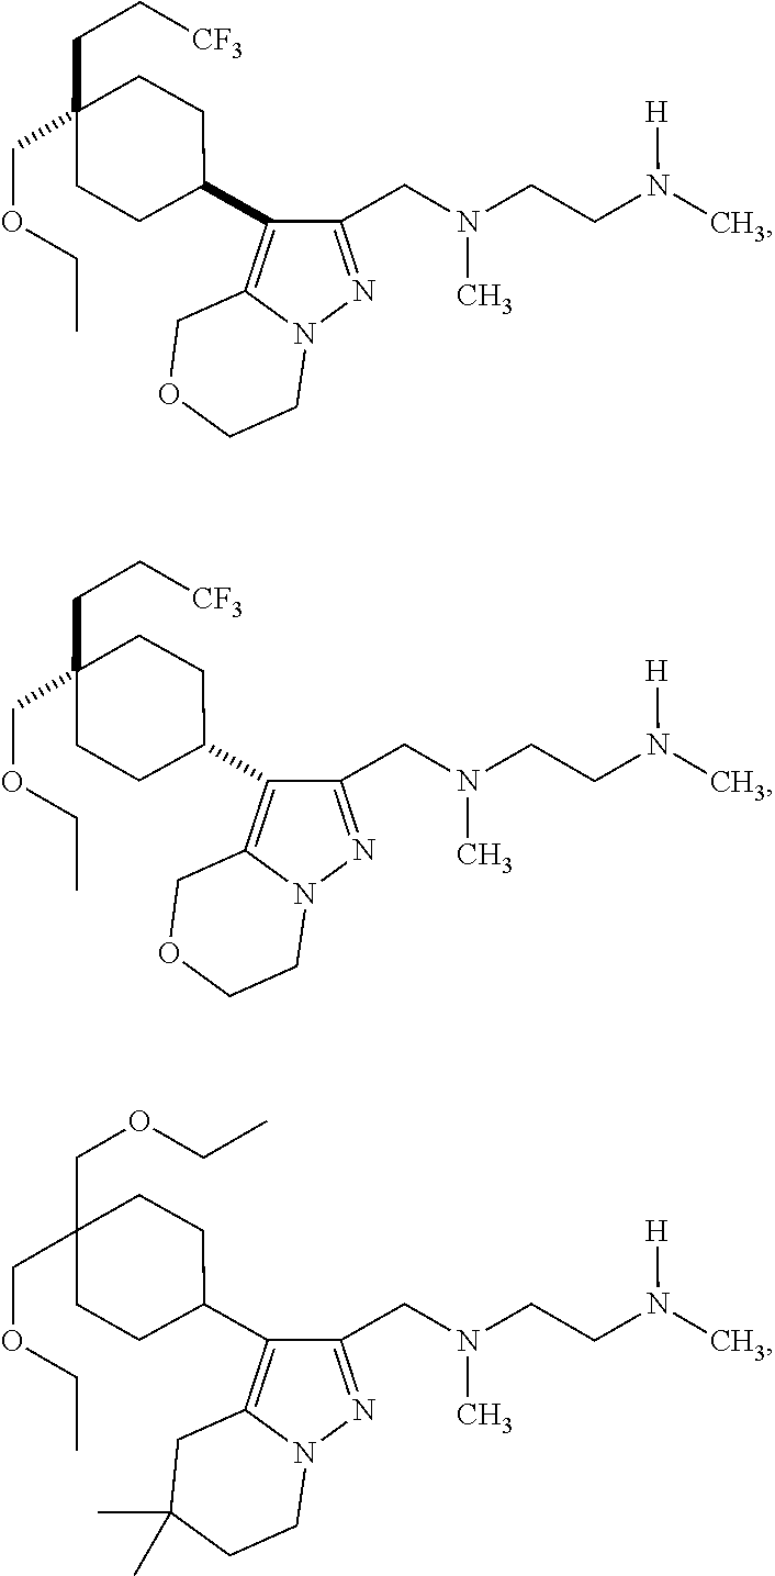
CN(CC1=NN2C(=C1C1CCC(CC[CF3])(COCC)CC1)COCC2)CCN([H])C.CN(CC1=NN2C(=C1C1CCC(CC[CF3])(COCC)CC1)COCC2)CCN([H])C.CN(CC1=NN2C(=C1C1CCC(COCC)(COCC)CC1)CC(C)(C)CC2)CCN([H])C
